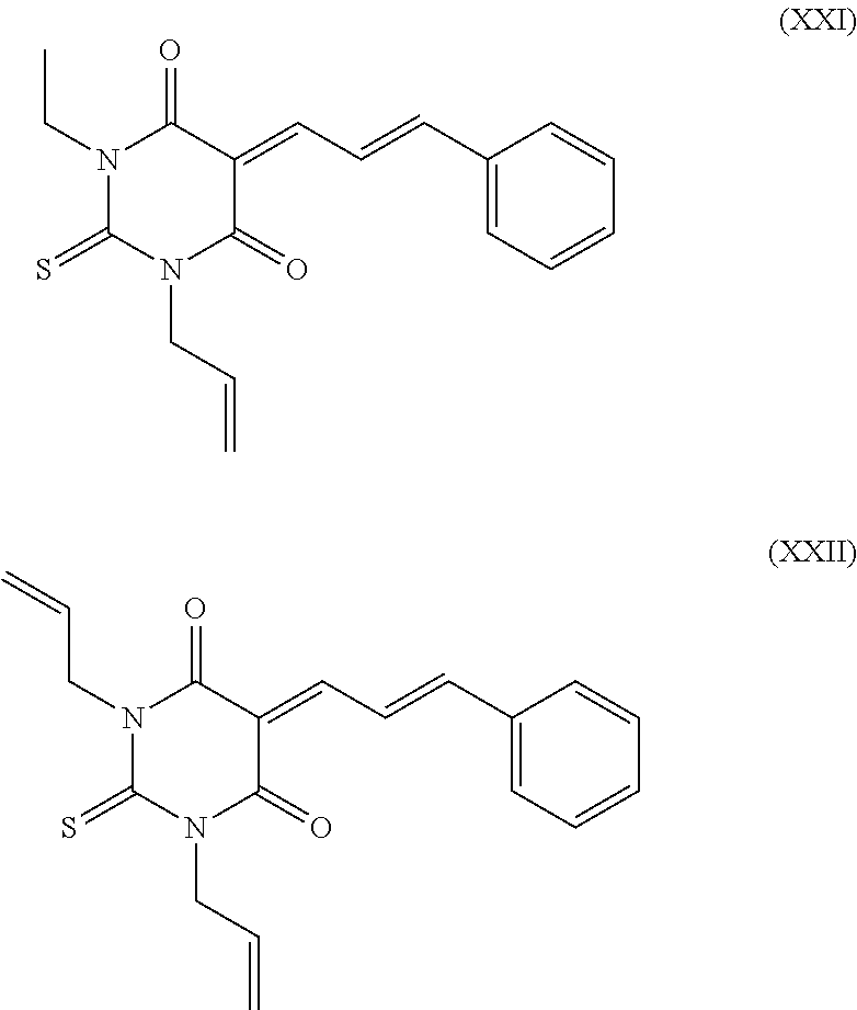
N1(CC)C(=S)N(CC=C)C(=O)C(=CC=CC2=CC=CC=C2)C1=O.N1(CC=C)C(=S)N(CC=C)C(=O)C(=CC=CC2=CC=CC=C2)C1=O
